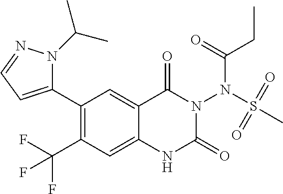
C1(C2=CC=NN2C(C)C)=C(C(F)(F)F)C=C2C(=C1)C(=O)N(N(S(=O)(=O)C)C(=O)CC)C(=O)N2
